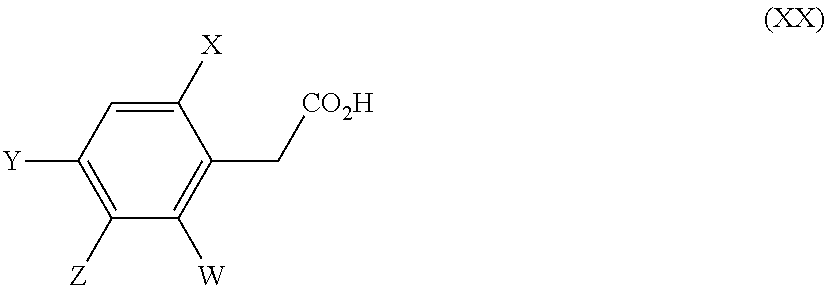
C1([Z])=C([Y])C=C([X])C(C[CO2H])=C1[W]
